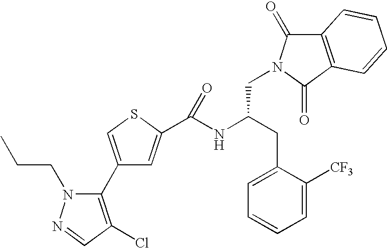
C1(C2=C(Cl)C=NN2CCC)=CSC(C(NC(CC2=CC=CC=C2[CF3])CN2C(=O)C3=C(C2=O)C=CC=C3)=O)=C1
